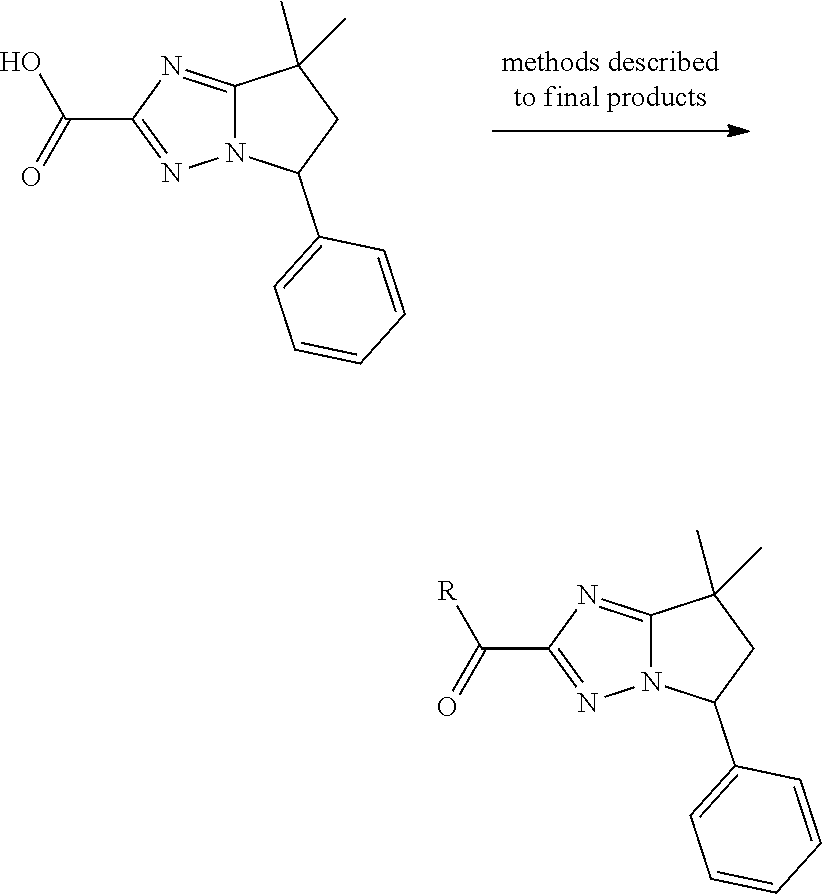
N12C(=NC(C(=O)O)=N1)C(C)(C)CC2C1=CC=CC=C1.N12C(=NC(C(=O)[R])=N1)C(C)(C)CC2C1=CC=CC=C1
